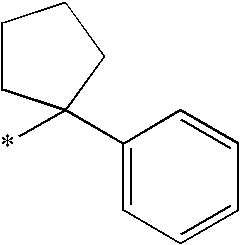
C1(C2(*)CCCC2)=CC=CC=C1
